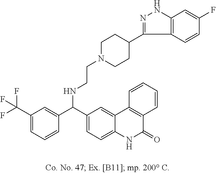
FC(C1=CC=CC(C(C2=CC=C3C(=C2)C2=C(C=CC=C2)C(=O)N3)NCCN2CCC(C3=NNC4=C3C=CC(F)=C4)CC2)=C1)(F)F
